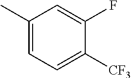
C1(C)=CC=C([CF3])C(F)=C1
